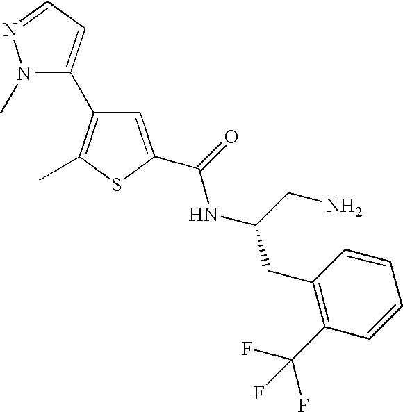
C1=C(C(=O)NC(CC2=C(C(F)(F)F)C=CC=C2)CN)SC(C)=C1C1=CC=NN1C
